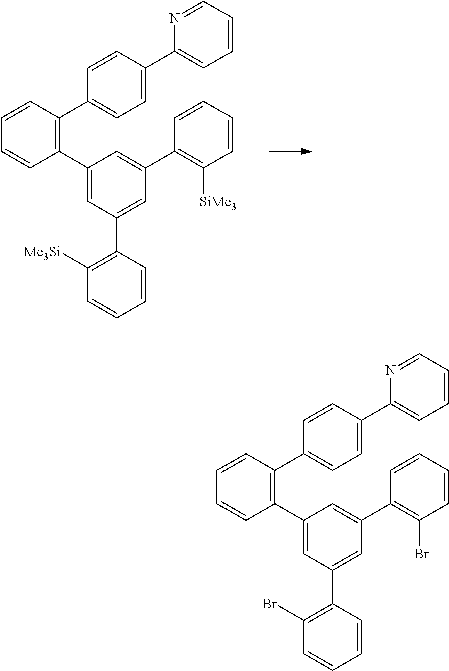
N1=CC=CC=C1C1=CC=C(C2=C(C3=CC(C4=C([Me3Si])C=CC=C4)=CC(C4=C([SiMe3])C=CC=C4)=C3)C=CC=C2)C=C1.N1=CC=CC=C1C1=CC=C(C2=C(C3=CC(C4=C(Br)C=CC=C4)=CC(C4=C(Br)C=CC=C4)=C3)C=CC=C2)C=C1
